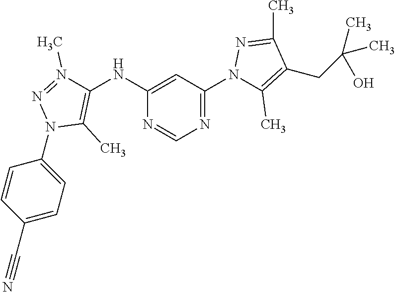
C1(NC2=C(C)N(C3=CC=C(C#N)C=C3)N=N2C)=CC(N2C(C)=C(CC(O)(C)C)C(C)=N2)=NC=N1
